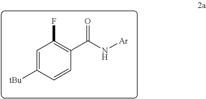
C1=C([tBu])C=CC(C(N[Ar])=O)=C1F
